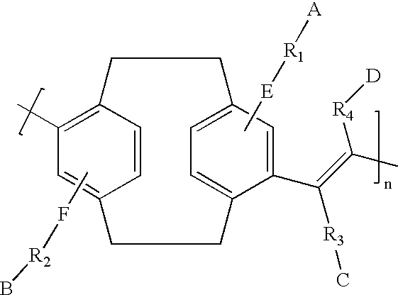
CF[R2]B.C1(C)=C2C=CC(=C1)CCC1=CC=C(CC2)C=C1C(=C([R4][D])C)[R3]C.C[E][R1][A]
